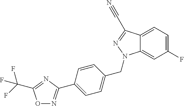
C1(F)=CC=C2C(=C1)N(CC1=CC=C(C3=NOC(C(F)(F)F)=N3)C=C1)N=C2C#N
